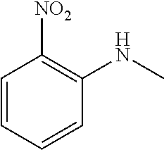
C1=CC([NO2])=C(NC)C=C1
